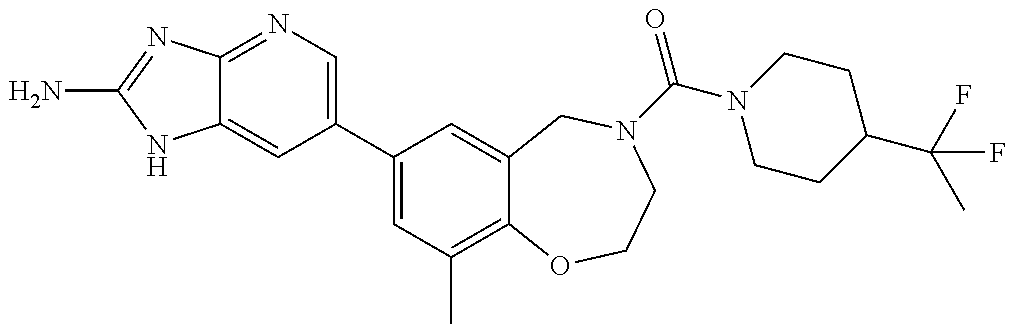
C12=NC=C(C3=CC(C)=C4C(=C3)CN(C(N3CCC(C(F)(C)F)CC3)=O)CCO4)C=C1NC(N)=N2
